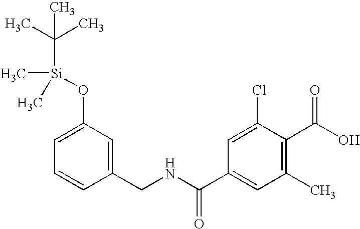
C1(O[Si](C(C)(C)C)(C)C)=CC=CC(CNC(C2=CC(C)=C(C(O)=O)C(Cl)=C2)=O)=C1
